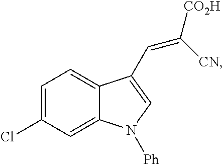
C1=C(Cl)C=C2C(=C1)C(C=C([CO2H])[CN])=CN2[Ph]
